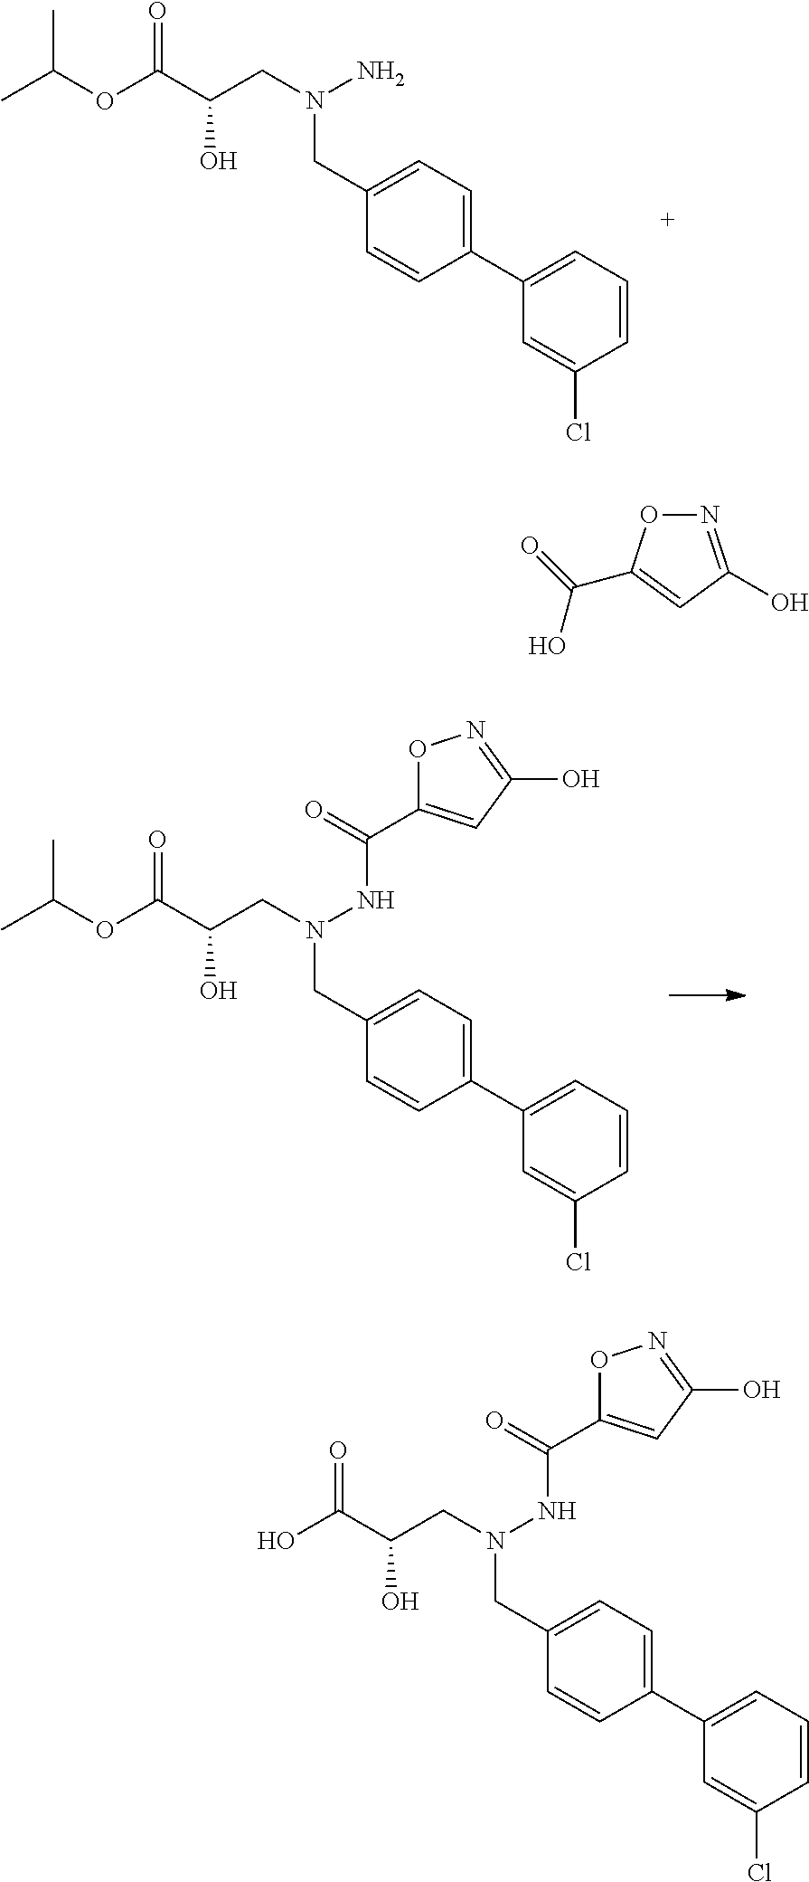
C1=C(Cl)C=CC=C1C1=CC=C(CN(CC(C(OC(C)C)=O)O)NC(C2=CC(O)=NO2)=O)C=C1.C1=C(Cl)C=CC=C1C1=CC=C(CN(CC(C(O)=O)O)NC(C2=CC(O)=NO2)=O)C=C1.C1=C(Cl)C=CC=C1C1=CC=C(CN(CC(C(OC(C)C)=O)O)N)C=C1.N1=C(O)C=C(C(=O)O)O1
